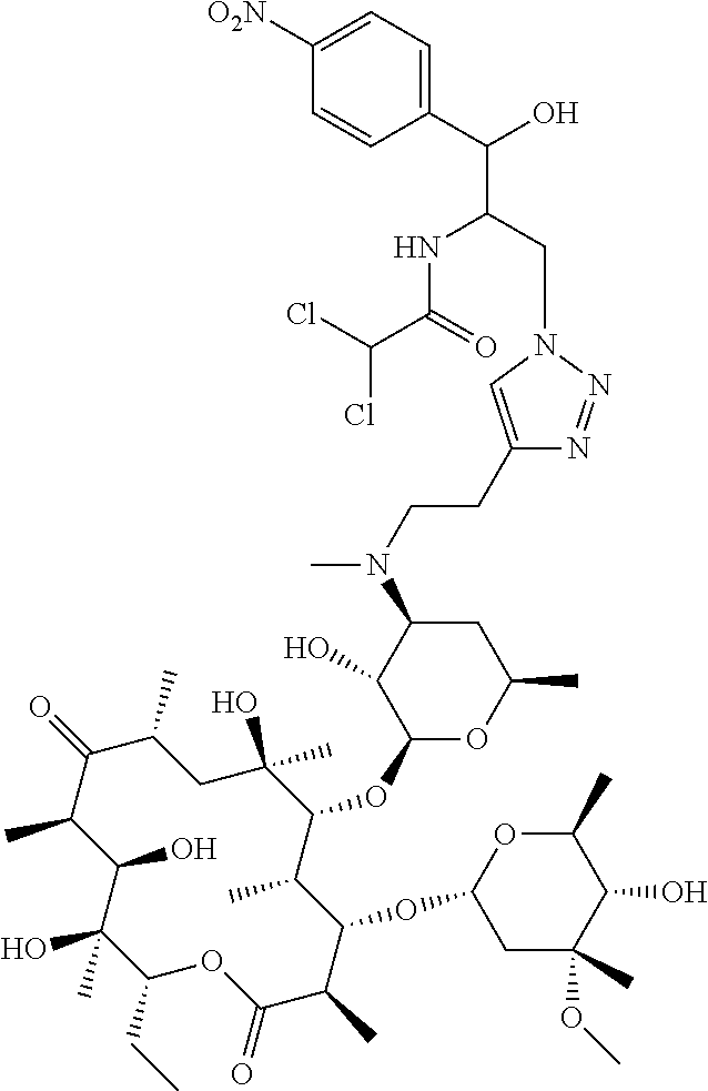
C1(CC)C(C)(O)C(O)C(C)C(=O)C(C)CC(O)(C)C(OC2OC(C)CC(N(C)CCC3=CN(CC(NC(C(Cl)Cl)=O)C(C4=CC=C([O2N])C=C4)O)N=N3)C2O)C(C)C(OC2CC(C)(OC)C(O)C(C)O2)C(C)C(=O)O1
